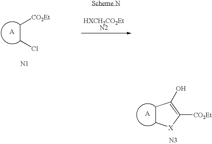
C(CCl)[CO2Et].[N1].C1C[X]C([CO2Et])=C1O.[N3]
